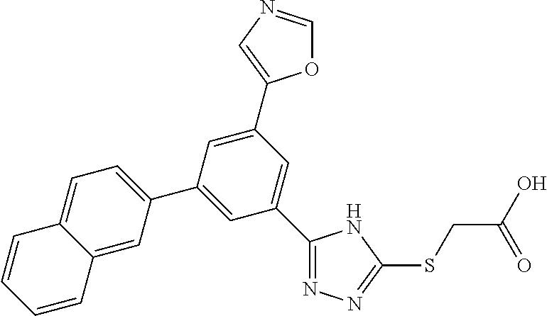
C1(C2=NN=C(SCC(O)=O)N2)=CC(C2=CN=CO2)=CC(C2=CC=C3C(=C2)C=CC=C3)=C1
